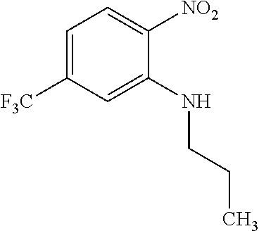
C1=C([F3C])C=C(NCCC)C([NO2])=C1
